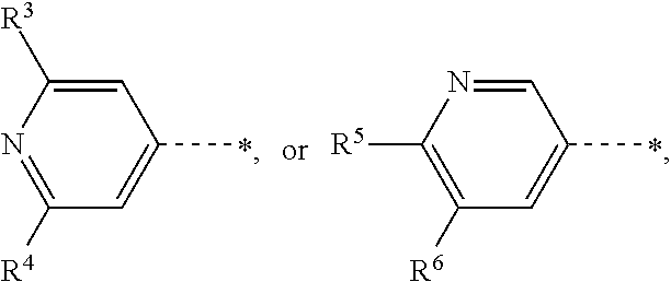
C1=C([R3])N=C([R4])C=C1C.C1=NC([R5])=C([R6])C=C1C
